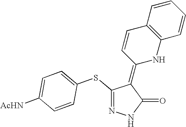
N1=C(SC2=CC=C([AcHN])C=C2)C(=C2NC3=C(C=C2)C=CC=C3)C(=O)N1
